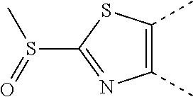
C1(C)=C(C)SC(S(=O)C)=N1
